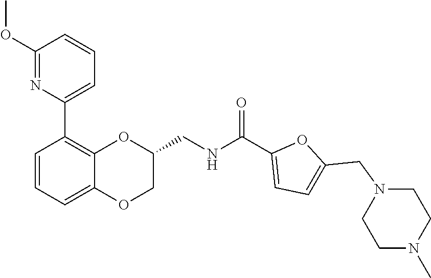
C1=CC=C2C(=C1C1=CC=CC(OC)=N1)OC(CNC(=O)C1=CC=C(CN3CCN(C)CC3)O1)CO2
